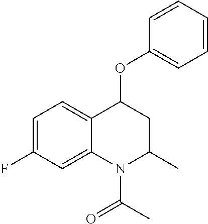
C1=C(F)C=C2C(=C1)C(OC1=CC=CC=C1)CC(C)N2C(C)=O
